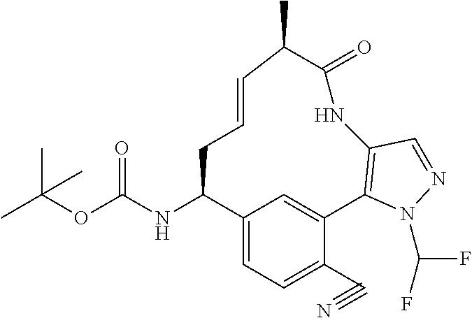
C12=CC=C(C#N)C(=C1)C1=C(NC(=O)C(C)C=CCC2NC(OC(C)(C)C)=O)C=NN1C(F)F
